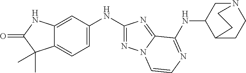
C12=CC=C(NC3=NN4C(=N3)C(NC3CN5CCC3CC5)=NC=C4)C=C1NC(=O)C2(C)C
